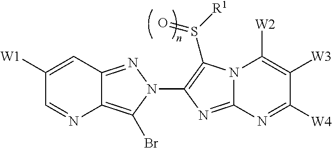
C12=C(Br)N(C3=C(S([R1])=O)N4C(=N3)N=C([W4])C([W3])=C4[W2])N=C1C=C([W1])C=N2
